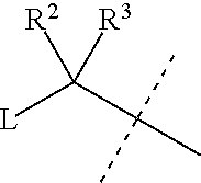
[L]C(C(C)(C)C)([R2])[R3]
